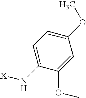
C1(OC)=CC=C(N[X])C(OC)=C1
